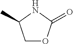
C1OC(=O)NC1C
